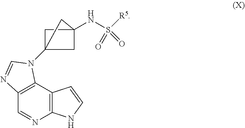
C12=C(C3=C(C=N1)N=CN3C13CC(NS([R5])(=O)=O)(C1)C3)C=CN2
